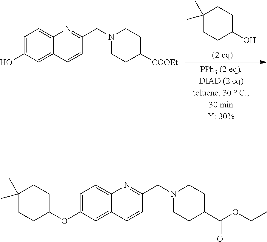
C12=CC(O)=CC=C1N=C(CN1CCC([COOEt])CC1)C=C2.OC1CCC(C)(C)CC1.C12=CC(OC3CCC(C)(C)CC3)=CC=C1N=C(CN1CCC(C(OCC)=O)CC1)C=C2
